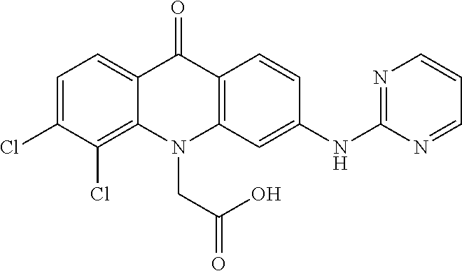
C12=CC=C(Cl)C(Cl)=C1N(CC(O)=O)C1=C(C2=O)C=CC(NC2=NC=CC=N2)=C1
